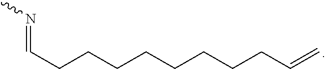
CN=CCCCCCCCCC=C
